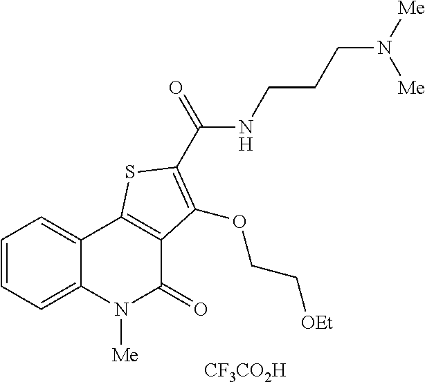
C1=CC=C2C(=C1)C1=C(C(=O)N2[Me])C(OCC[OEt])=C(C(=O)NCCCN([Me])[Me])S1.[CF3CO2H]
